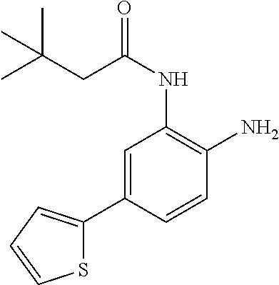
C1=C(C2=CC=CS2)C=CC(N)=C1NC(=O)CC(C)(C)C
